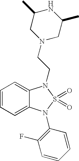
C1=CC=C2C(=C1)N(CCN1CC(C)NC(C)C1)S(=O)(=O)N2C1=C(F)C=CC=C1
